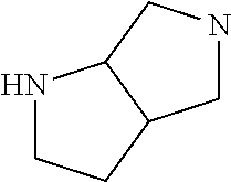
N1CCC2C1CNC2
